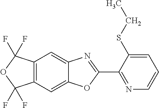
C12=C(C=C3C(=C1)N=C(C1=NC=CC=C1SCC)O3)C(F)(F)OC2(F)F
